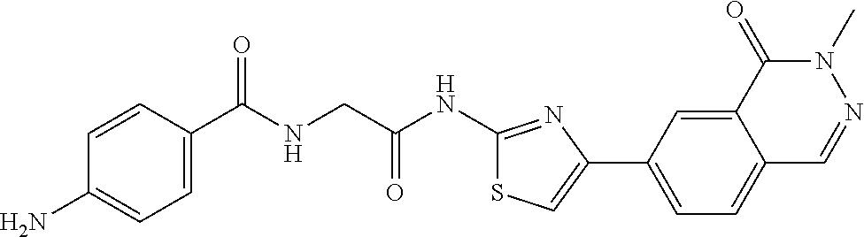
C1=CC(C(NCC(NC2=NC(C3=CC=C4C(=C3)C(=O)N(C)N=C4)=CS2)=O)=O)=CC=C1N
